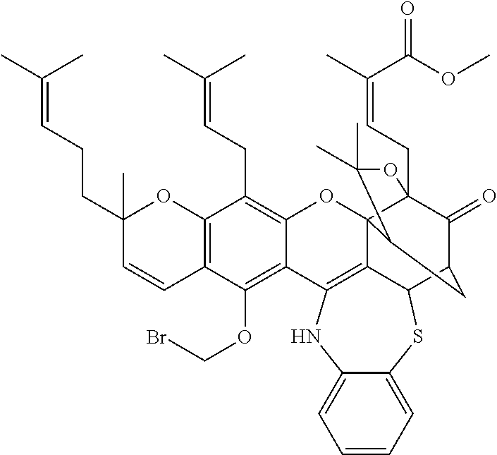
C12=C(C=CC(CCC=C(C)C)(C)O1)C(OCBr)=C1C(=C2CC=C(C)C)OC23C4(CC=C(C)C(OC)=O)C(=O)C(CC2C(C)(C)O4)C2SC4=CC=CC=C4NC1=C32
